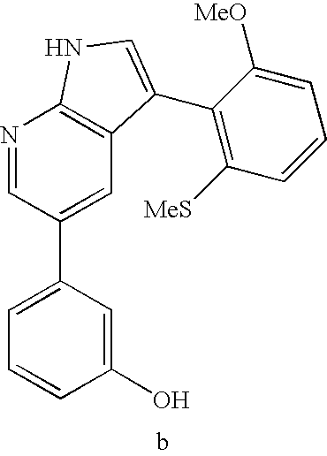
C1(O)=CC(C2=CC3=C(N=C2)NC=C3C2=C([MeS])C=CC=C2[MeO])=CC=C1
